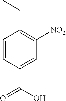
C1=CC(C(O)=O)=CC([NO2])=C1CC
